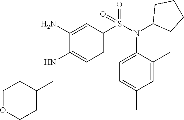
C1=C(N)C(NCC2CCOCC2)=CC=C1S(N(C1=CC=C(C)C=C1C)C1CCCC1)(=O)=O
